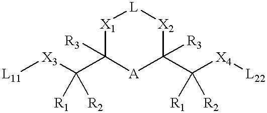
C1(C([X3][L11])([R2])[R1])([R3])[X1][L][X2]C(C([X4][L22])([R1])[R2])([R3])[A]1
